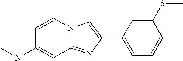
C1(SC)=CC(C2=CN3C(=N2)C=C(NC)C=C3)=CC=C1
